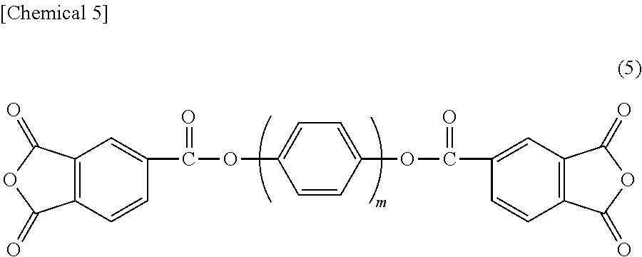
C12=C(C=CC(C(OC3=CC=C(OC(C4=CC5=C(C=C4)C(=O)OC5=O)=O)C=C3)=O)=C1)C(=O)OC2=O
